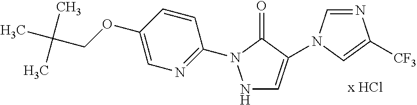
N1=CN(C2=CNN(C3=NC=C(OCC(C)(C)C)C=C3)C2=O)C=C1[CF3]
